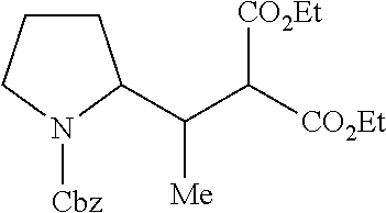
[CO2Et]C(C([Me])C1CCCN1[Cbz])[CO2Et]
